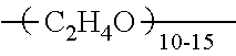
[C2H4O](C)C
